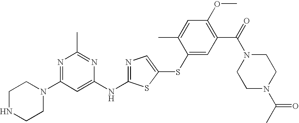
N1=C(N2CCNCC2)C=C(NC2=NC=C(SC3=CC(C(=O)N4CCN(C(C)=O)CC4)=C(OC)C=C3C)S2)N=C1C
